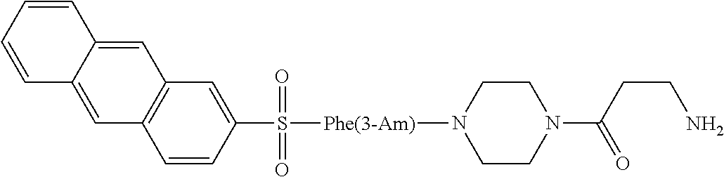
C1=CC=CC2=CC3=C(C=C12)C=C(S(=O)(=O)[Phe(3-Am)]N1CCN(C(CCN)=O)CC1)C=C3
